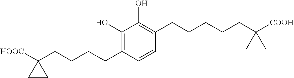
C1(O)=C(CCCCC2([HOOC])CC2)C=CC(CCCCCC([COOH])(C)C)=C1O
